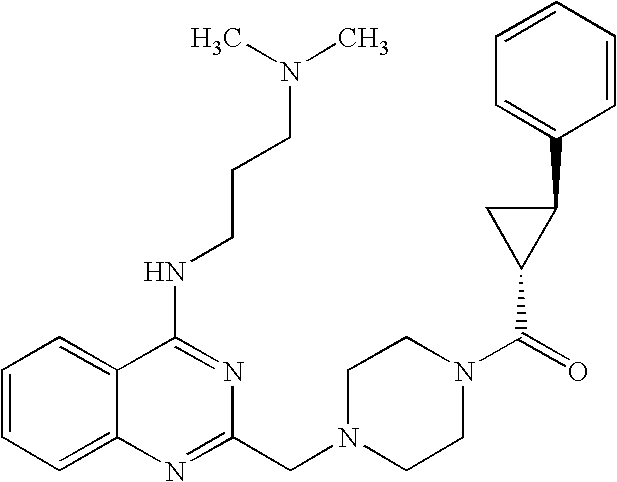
C1=CC=C2C(=C1)C(NCCCN(C)C)=NC(CN1CCN(C(=O)C3C(C4=CC=CC=C4)C3)CC1)=N2
